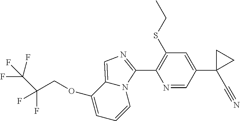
C(COC1=CC=CN2C1=CN=C2C1=C(SCC)C=C(C2(C#N)CC2)C=N1)(F)(F)C(F)(F)F
